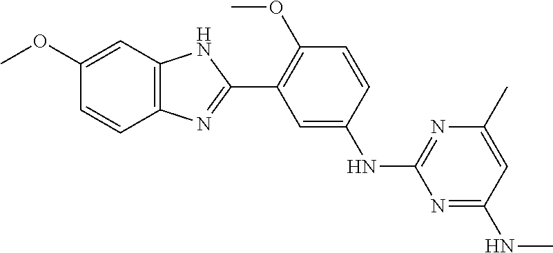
C1=CC(OC)=C(C2=NC3=C(N2)C=C(OC)C=C3)C=C1NC1=NC(C)=CC(NC)=N1
